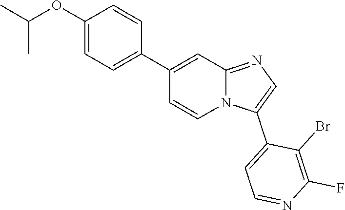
N12C(=NC=C1C1=CC=NC(F)=C1Br)C=C(C1=CC=C(OC(C)C)C=C1)C=C2
